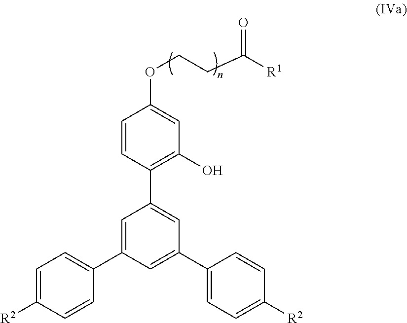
C1=CC([R2])=CC=C1C1=CC(C2=C(O)C=C(OCCC([R1])=O)C=C2)=CC(C2=CC=C([R2])C=C2)=C1
